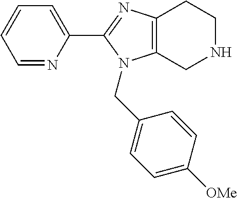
C1=NC(C2=NC3=C(N2CC2=CC=C([OMe])C=C2)CNCC3)=CC=C1
